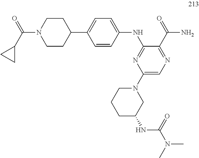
C1CC(C2=CC=C(NC3=NC(N4CCCC(NC(=O)N(C)C)C4)=CN=C3C(N)=O)C=C2)CCN1C(C1CC1)=O
